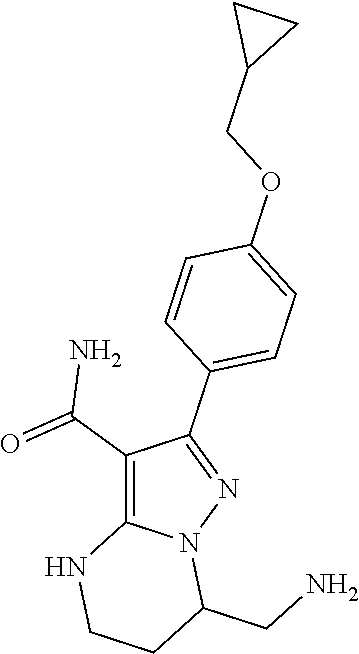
C1(C(=O)N)=C2N(N=C1C1=CC=C(OCC3CC3)C=C1)C(CN)CCN2
